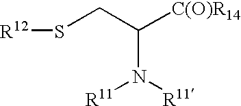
[R12]SCC([C(O)R14])N([R11])[R11]
